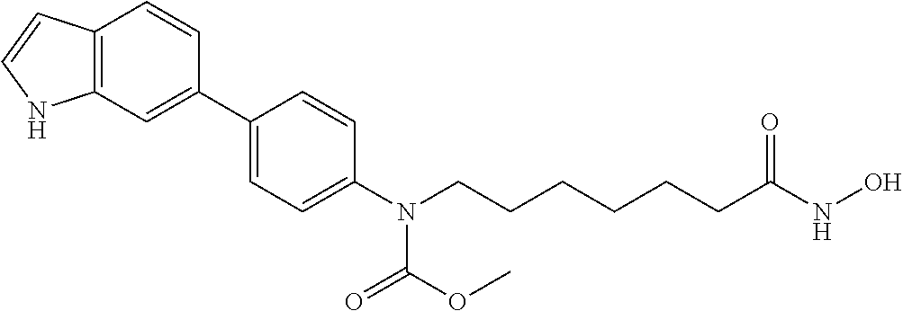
C1(C2=CC3=C(C=C2)C=CN3)=CC=C(N(CCCCCCC(NO)=O)C(=O)OC)C=C1
